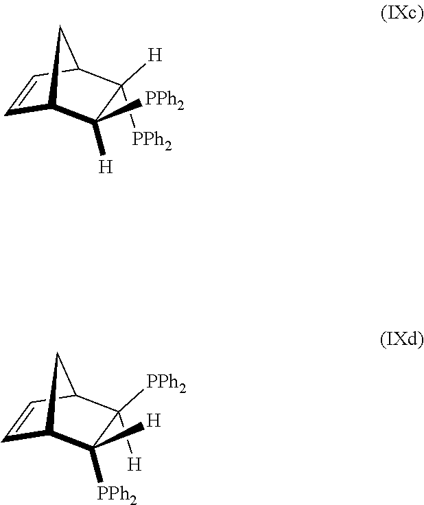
C1=CC2C([PPh2])([H])C([H])([PPh2])C1C2.C1=CC2C([H])([PPh2])C([PPh2])([H])C1C2
